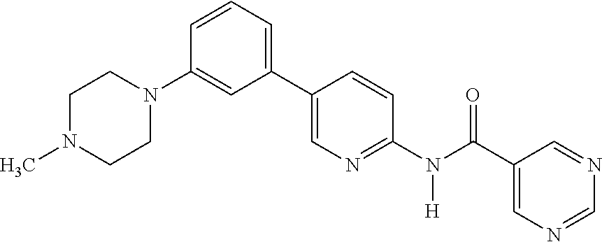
C1(C2=CN=C(N(C(C3=CN=CN=C3)=O)[H])C=C2)=CC=CC(N2CCN(C)CC2)=C1
